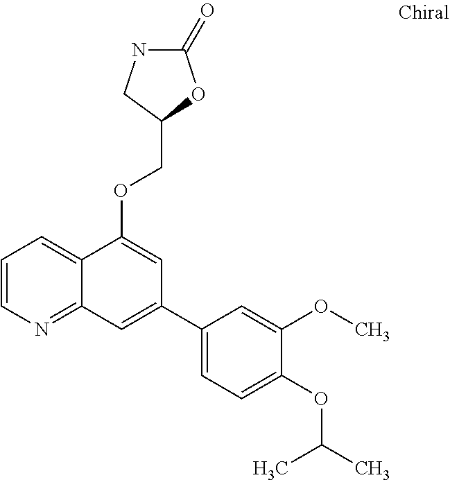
C1=CN=C2C(=C1)C(OCC1CNC(=O)O1)=CC(C1=CC=C(OC(C)C)C(OC)=C1)=C2
